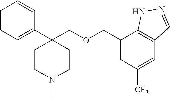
O(CC1=CC([CF3])=CC2=C1NN=C2)CC1(C2=CC=CC=C2)CCN(C)CC1
